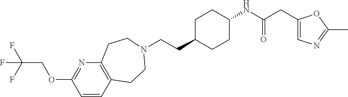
C(CC1CCC(NC(CC2=CN=C(C)O2)=O)CC1)N1CCC2=C(N=C(OCC(F)(F)F)C=C2)CC1
